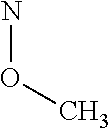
NOC
